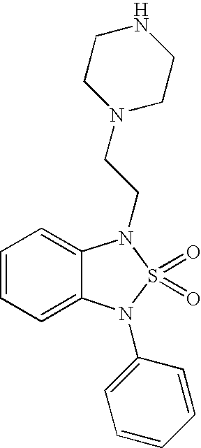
C1=CC=C2C(=C1)N(CCN1CCNCC1)S(=O)(=O)N2C1=CC=CC=C1
